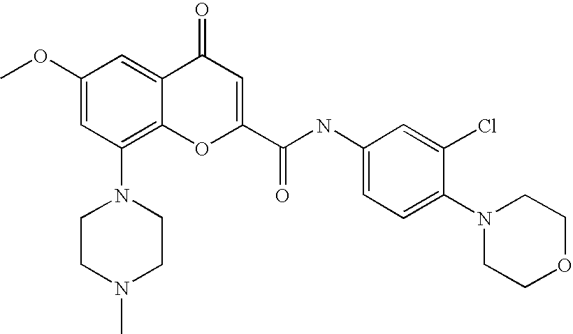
N1(C2=C3C(=CC(OC)=C2)C(=O)C=C(C(NC2=CC=C(N4CCOCC4)C(Cl)=C2)=O)O3)CCN(C)CC1
